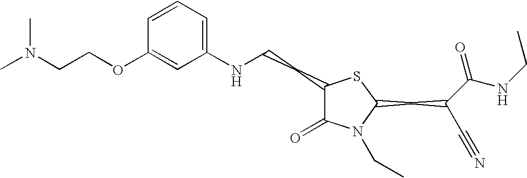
C1=CC=C(NCCC2C(=O)N(CC)C(CC(C#N)C(NCC)=O)S2)C=C1OCCN(C)C
